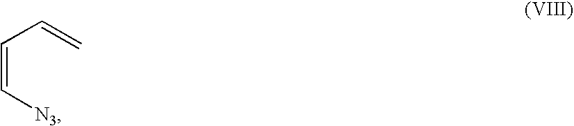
C(=C[N3])C=C
